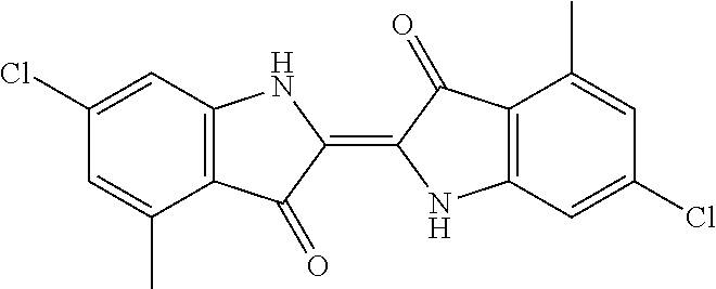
C1=C(C)C2=C(C=C1Cl)NC(=C1NC3=C(C(C)=CC(Cl)=C3)C1=O)C2=O
